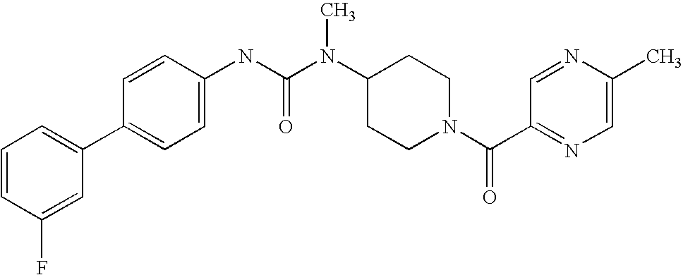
C1=CC(F)=CC(C2=CC=C(NC(N(C3CCN(C(C4=NC=C(C)N=C4)=O)CC3)C)=O)C=C2)=C1
